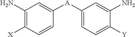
C1(N)=C([X])C=CC([A]C2=CC=C([Y])C(N)=C2)=C1
